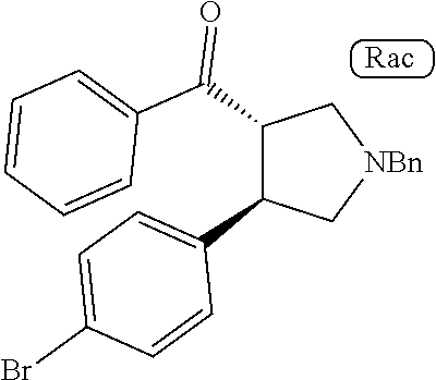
C1(C(C2=CC=CC=C2)=O)C(C2=CC=C(Br)C=C2)C[NBn]C1
